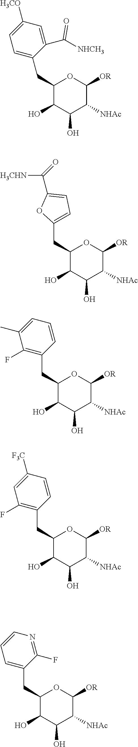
C1(CC2=CC=C([H3CO])C=C2C([NHCH3])=O)C(O)C(O)C([NHAc])C([OR])O1.C1(CC2=CC=C(C(=O)[H3CHN])O2)C(O)C(O)C([NHAc])C([OR])O1.C1(CC2=C(F)C(C)=CC=C2)C(O)C(O)C([NHAc])C([OR])O1.C1(CC2=CC=CN=C2F)C(O)C(O)C([NHAc])C([OR])O1.C1(CC2=C(F)C=C([F3C])C=C2)C(O)C(O)C([NHAc])C([OR])O1
